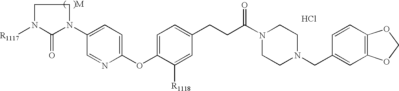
Cl.O(C1=CC=C(CCC(N2CCN(CC3=CC4=C(C=C3)OCO4)CC2)=O)C=C1[R1118])C1=CC=C(N2C(=O)N([R1117])CC2)C=N1
